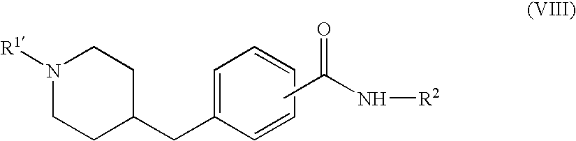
N1([R1])CCC(CC2=CC=CC=C2)CC1.CC(=O)N[R2]
